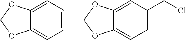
C12=CC=CC=C1OCO2.C12=CC=C(CCl)C=C1OCO2
